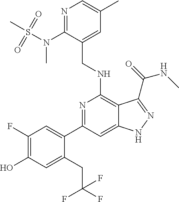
C1(C2=CC(F)=C(O)C=C2CC(F)(F)F)=NC(NCC2=CC(C)=CN=C2N(S(=O)(=O)C)C)=C2C(=C1)NN=C2C(NC)=O
